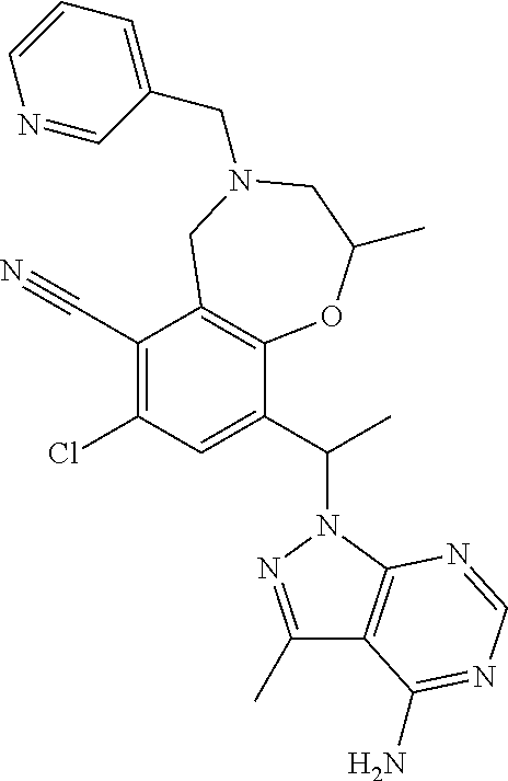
C1(Cl)=C(C#N)C2=C(C(C(C)N3N=C(C)C4=C3N=CN=C4N)=C1)OC(C)CN(CC1=CC=CN=C1)C2
